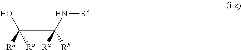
C(C(N[Rc])([Rb])[Ra])([Rn])(O)[Ro]
